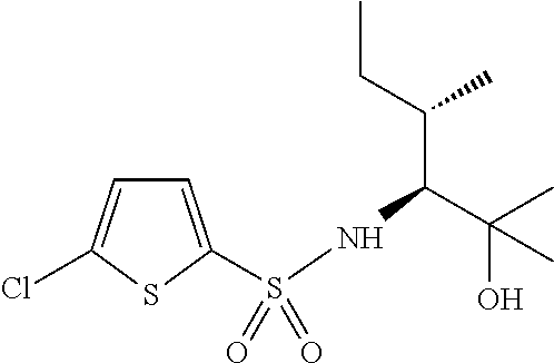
C1=C(S(NC(C(C)(O)C)C(CC)C)(=O)=O)SC(Cl)=C1
